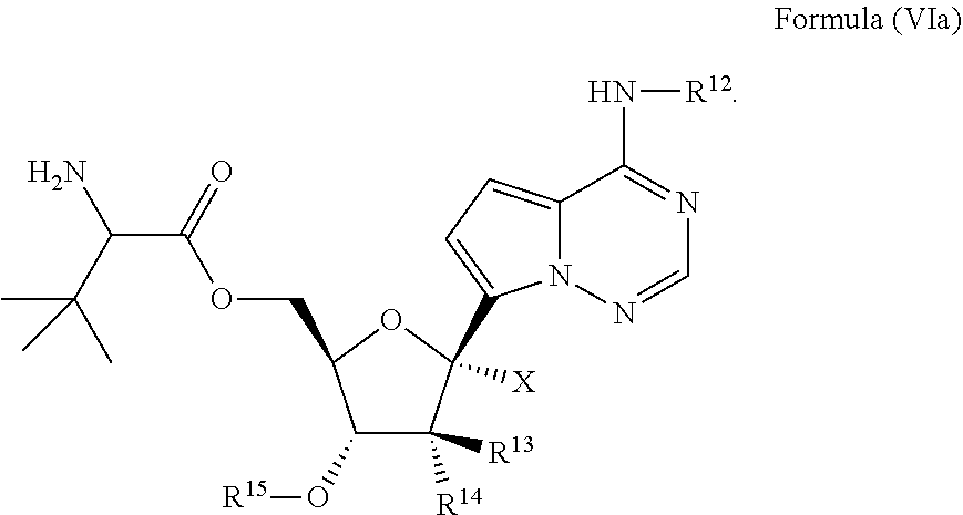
C1(O[R15])C([R13])([R14])C([X])(C2=CC=C3N2N=CN=C3N[R12])OC1COC(C(C(C)(C)C)N)=O
